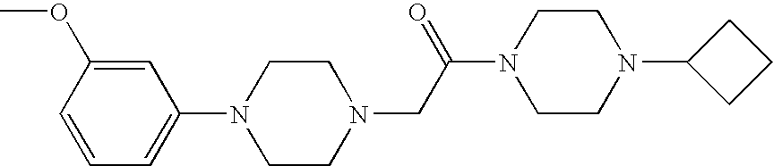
N1(CC(N2CCN(C3CCC3)CC2)=O)CCN(C2=CC=CC(OC)=C2)CC1
